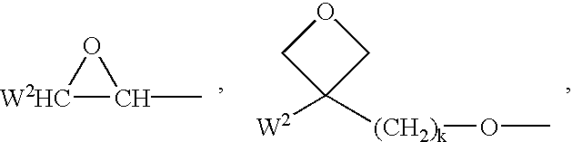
[W2HC]1C(C)O1.C1C([W2])([(CH2)k]OC)CO1
